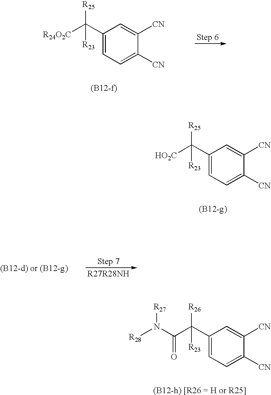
C1(C([R25])([HO2C])[R23])=CC=C([CN])C([CN])=C1.C1(C([R25])([R24O2C])[R23])=CC=C([CN])C([CN])=C1.C1(C([R26])(C(N([R28])[R27])=O)[R23])=CC=C([CN])C([CN])=C1
